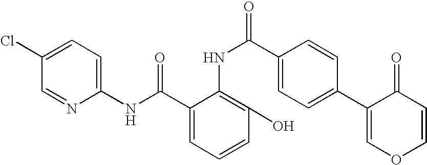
C1(Cl)=CC=C(NC(C2=CC=CC(O)=C2NC(=O)C2=CC=C(C3=COC=CC3=O)C=C2)=O)N=C1
